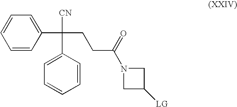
C1=CC(C([CN])(CCC(N2CC([LG])C2)=O)C2=CC=CC=C2)=CC=C1
